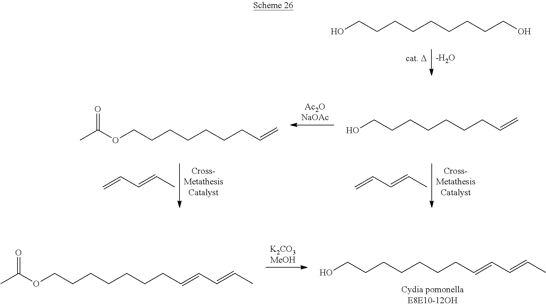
[cat. D].[-H2O].C(CCCO)CCCCCO.[Cross-MetathesisCatalyst].C(=CC=C)C.[Cross-MetathesisCatalyst].C(=CC=C)C.[Ac2ONaOAc].C(CCCO)CCCC=C.C(CCCOC(C)=O)CCCC=C.[K2CO3MeOH].C(CCCO)CCCC=CC=CC.C(CCCOC(C)=O)CCCC=CC=CC
